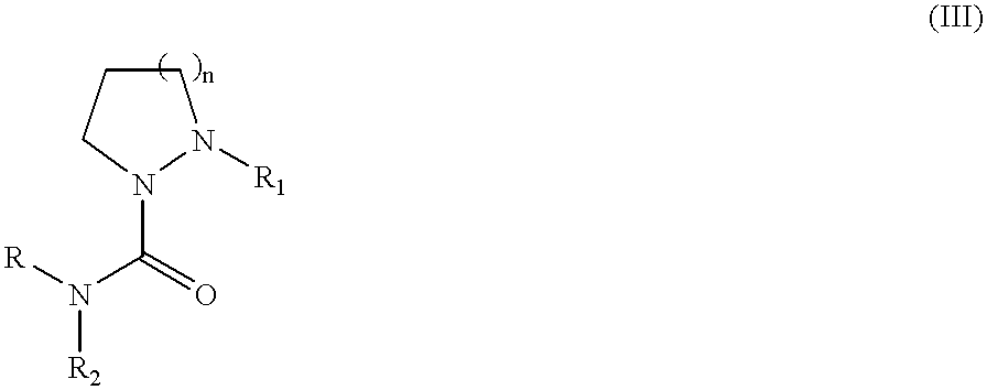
C(N([R])[R2])(=O)N1CCCN1[R1]
